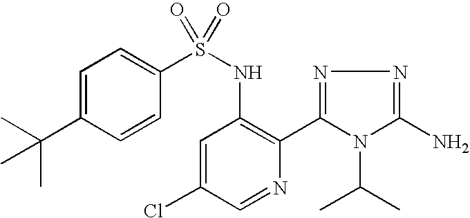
C1=C(C(C)(C)C)C=CC(S(NC2=C(C3=NN=C(N)N3C(C)C)N=CC(Cl)=C2)(=O)=O)=C1
